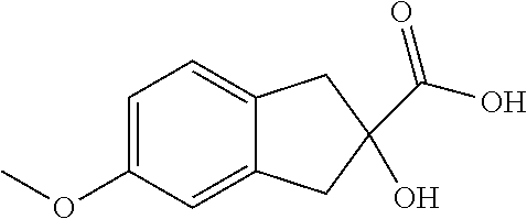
C1=C(OC)C=C2C(=C1)CC(C(O)=O)(O)C2
